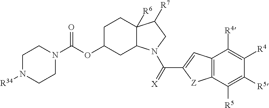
C1N([R34])CCN(C(OC2CC3C([R6])(CC2)C([R7])CN3C(=[X])C2=CC3=C([Z]2)C([R5])=C([R5])C([R4])=C3[R4])=O)C1
